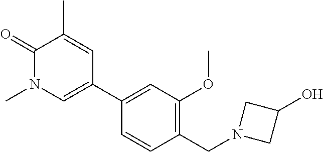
C1(C2=CN(C)C(=O)C(C)=C2)=CC(OC)=C(CN2CC(O)C2)C=C1
